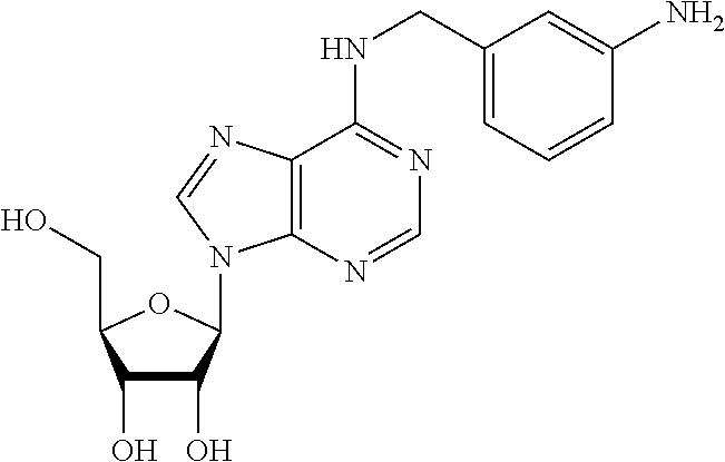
C1(O)C(O)C(N2C3=C(C(NCC4=CC=CC(N)=C4)=NC=N3)N=C2)OC1CO
